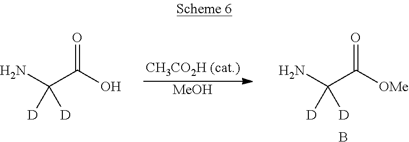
[MeOH].NC(C([OMe])=O)([D])[D].B.NC(C(O)=O)([D])[D]
